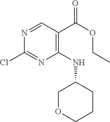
C1(NC2COCCC2)=C(C(OCC)=O)C=NC(Cl)=N1
